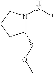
N1(N*)C(COC)CCC1
